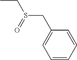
CCS(CC1=CC=CC=C1)=O
